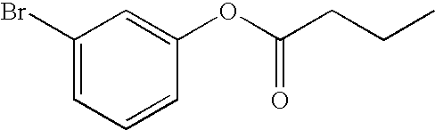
C1(Br)=CC=CC(OC(=O)CCC)=C1
